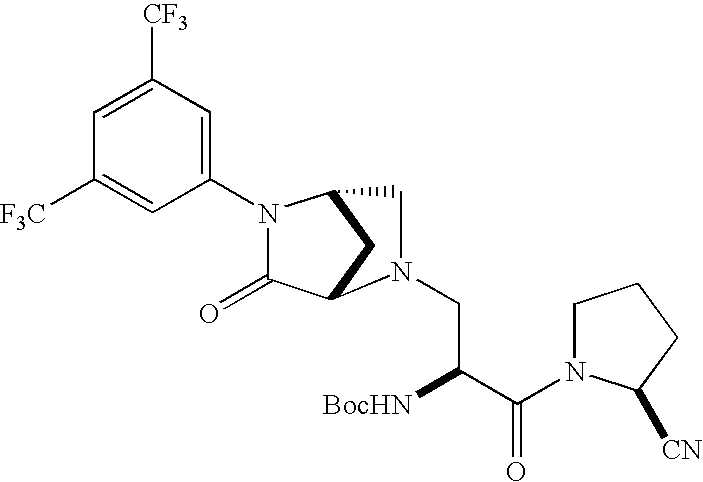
C1(=O)C2CC(CN2CC([BocHN])C(=O)N2CCCC2[CN])N1C1=CC([CF3])=CC([F3C])=C1
